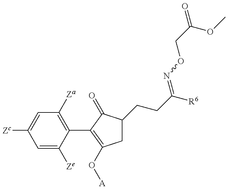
C1=C([Ze])C(C2=C(O[A])CC(CCC([R6])=NOCC(=O)OC)C2=O)=C([Za])C=C1[Zc]
